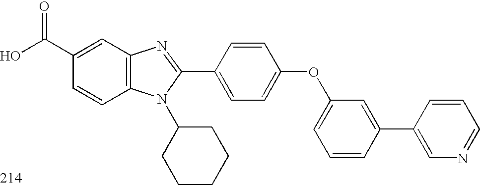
OC(C1=CC2=C(C=C1)N(C1CCCCC1)C(C1=CC=C(OC3=CC=CC(C4=CN=CC=C4)=C3)C=C1)=N2)=O
